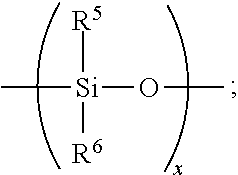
[R5][Si]([R6])(C)OC
